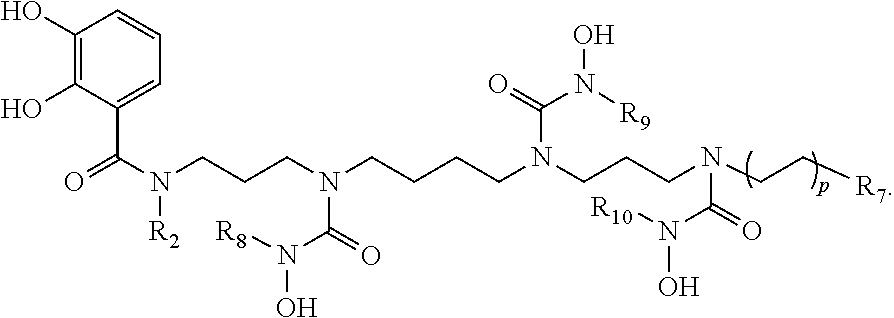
C1=CC=C(C(N(CCCN(CCCCN(CCCN(CC[R7])C(=O)N([R10])O)C(=O)N([R9])O)C(=O)N([R8])O)[R2])=O)C(O)=C1O
